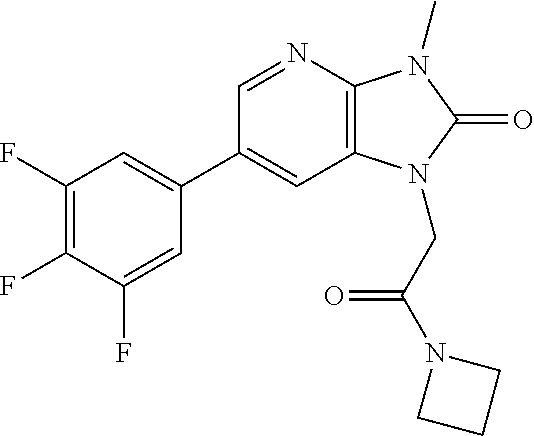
C1(C2=CC(F)=C(F)C(F)=C2)=CC2=C(N=C1)N(C)C(=O)N2CC(N1CCC1)=O
